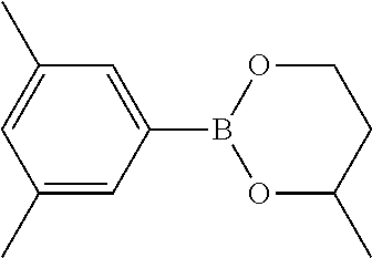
C1(C)=CC(C)=CC(B2OC(C)CCO2)=C1
